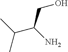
C(N)(C(C)C)CO
